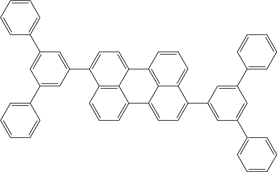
C1(C2=CC(C3=CC=CC=C3)=CC(C3=CC=C4C5=C3C=CC=C5C3=CC=C(C5=CC(C6=CC=CC=C6)=CC(C6=CC=CC=C6)=C5)C5=CC=CC4=C35)=C2)=CC=CC=C1
